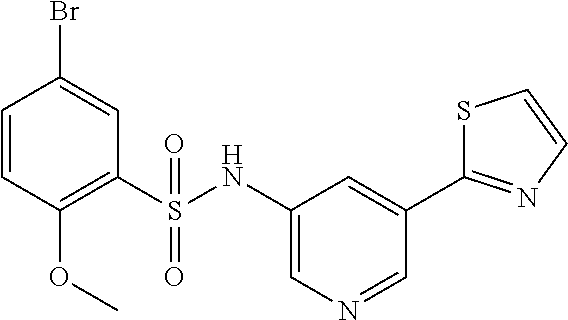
C1=CC(OC)=C(S(NC2=CN=CC(C3=NC=CS3)=C2)(=O)=O)C=C1Br
